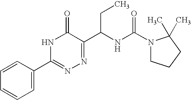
N1C(=O)C(C(NC(N2CCCC2(C)C)=O)CC)=NN=C1C1=CC=CC=C1
